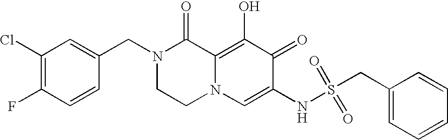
C1(Cl)=C(F)C=CC(CN2CCN3C(=C(O)C(=O)C(NS(=O)(CC4=CC=CC=C4)=O)=C3)C2=O)=C1
